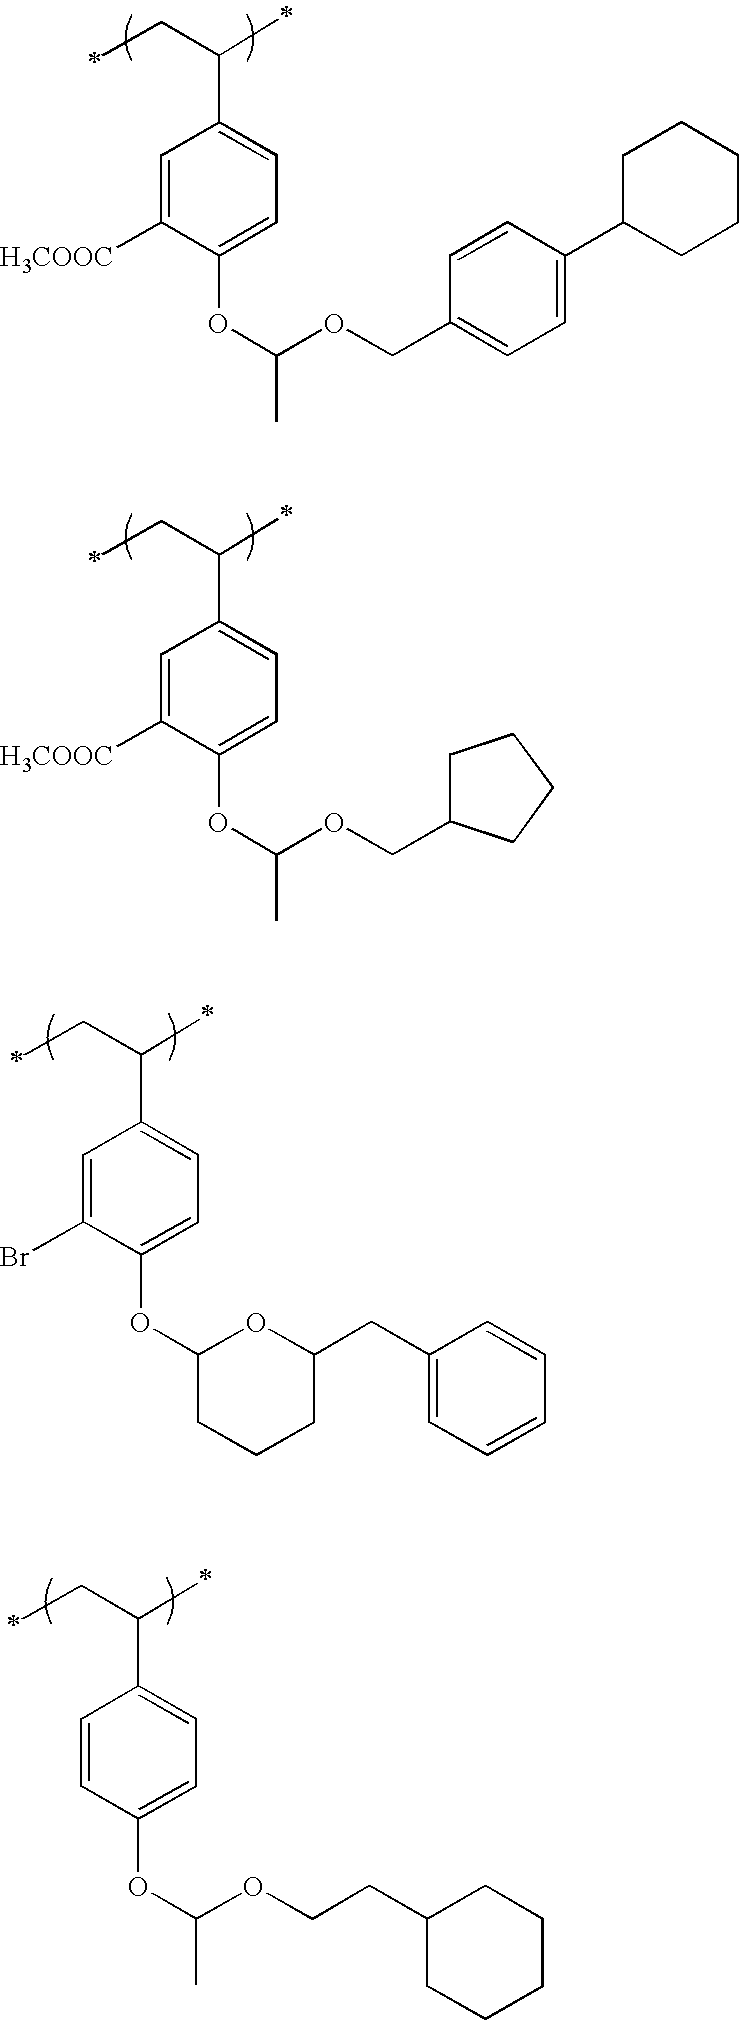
C1=C([H3COOC])C(OC(C)OCC2=CC=C(C3CCCCC3)C=C2)=CC=C1C(CC)C.C1=CC(OC(C)OCCC2CCCCC2)=CC=C1C(CC)C.C1=C([H3COOC])C(OC(C)OCC2CCCC2)=CC=C1C(CC)C.C1=C(Br)C(OC2OC(CC3=CC=CC=C3)CCC2)=CC=C1C(CC)C
